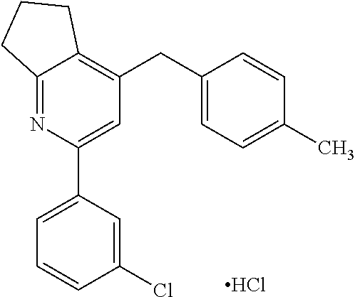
C12=NC(C3=CC=CC(Cl)=C3)=CC(CC3=CC=C(C)C=C3)=C1CCC2.Cl
